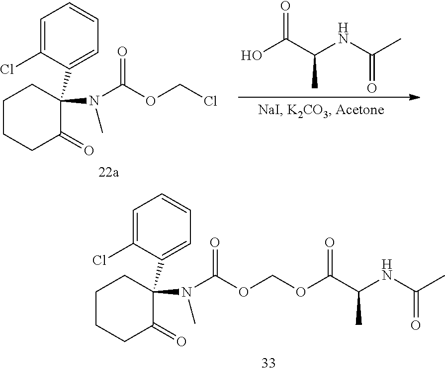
C1=C(Cl)C(C2(N(C(=O)OCOC(C(NC(C)=O)C)=O)C)C(=O)CCCC2)=CC=C1.C1=C(Cl)C(C2(N(C(=O)OCCl)C)C(=O)CCCC2)=CC=C1.OC(C(NC(C)=O)C)=O
